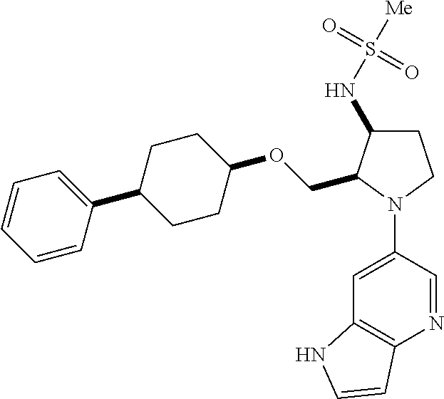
C1(OCC2C(NS([Me])(=O)=O)CCN2C2=CC3=C(N=C2)C=CN3)CCC(C2=CC=CC=C2)CC1
